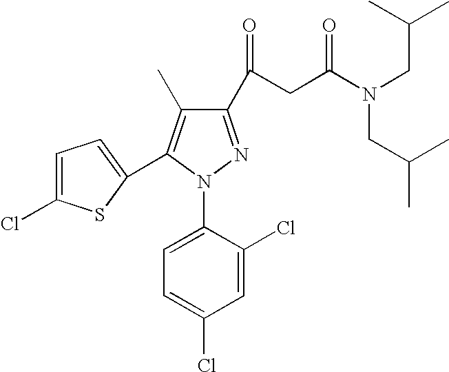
C1=C(Cl)C(N2N=C(C(CC(N(CC(C)C)CC(C)C)=O)=O)C(C)=C2C2=CC=C(Cl)S2)=CC=C1Cl
